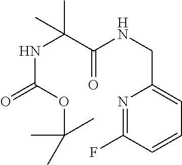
N1=C(F)C=CC=C1CNC(C(NC(=O)OC(C)(C)C)(C)C)=O
